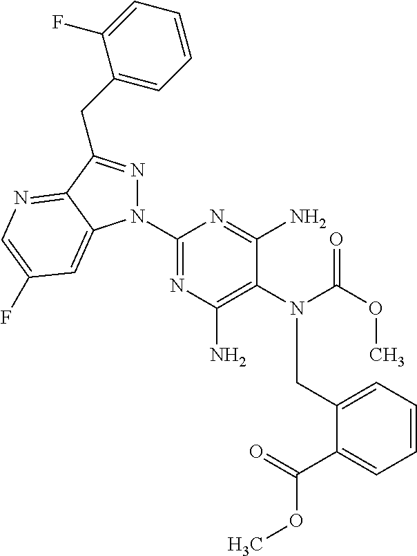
C1(N2N=C(CC3=CC=CC=C3F)C3=NC=C(F)C=C23)=NC(N)=C(N(C(OC)=O)CC2=CC=CC=C2C(=O)OC)C(N)=N1
